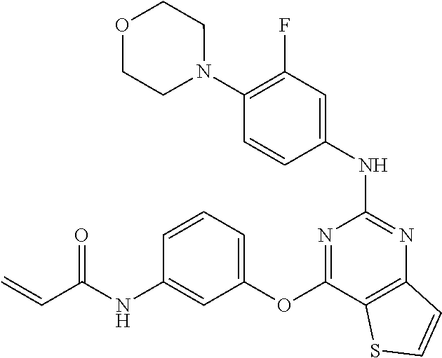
N1(C2=C(F)C=C(NC3=NC4=C(C(OC5=CC=CC(NC(C=C)=O)=C5)=N3)SC=C4)C=C2)CCOCC1
